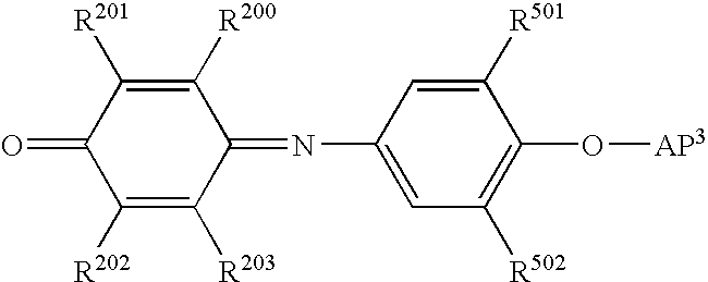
C1([R202])=C([R203])C(=NC2=CC([R502])=C(O[AP3])C([R501])=C2)C([R200])=C([R201])C1=O
